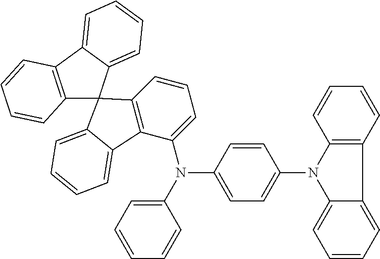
C12=C(C3=CC=CC=C3C13C1=C(C(N(C4=CC=C(N5C6=CC=CC=C6C6=C5C=CC=C6)C=C4)C4=CC=CC=C4)=CC=C1)C1=CC=CC=C31)C=CC=C2
